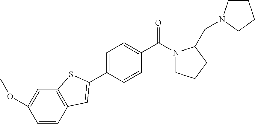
C1=CC(C(N2CCCC2CN2CCCC2)=O)=CC=C1C1=CC2=C(C=C(OC)C=C2)S1
